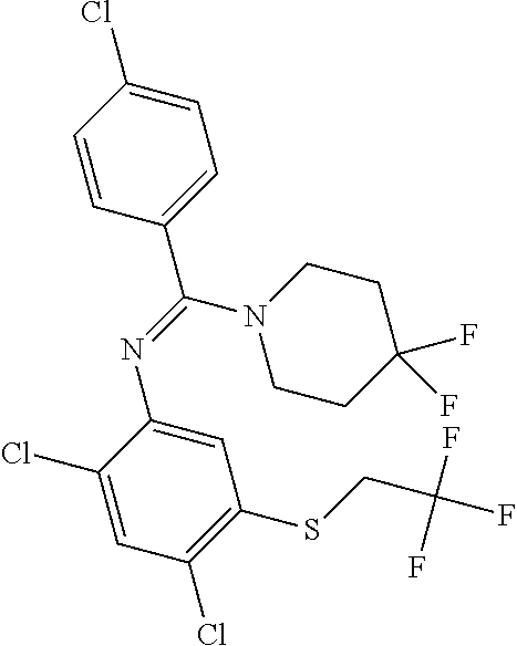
C1=C(Cl)C=CC(C(=NC2=CC(SCC(F)(F)F)=C(Cl)C=C2Cl)N2CCC(F)(F)CC2)=C1
